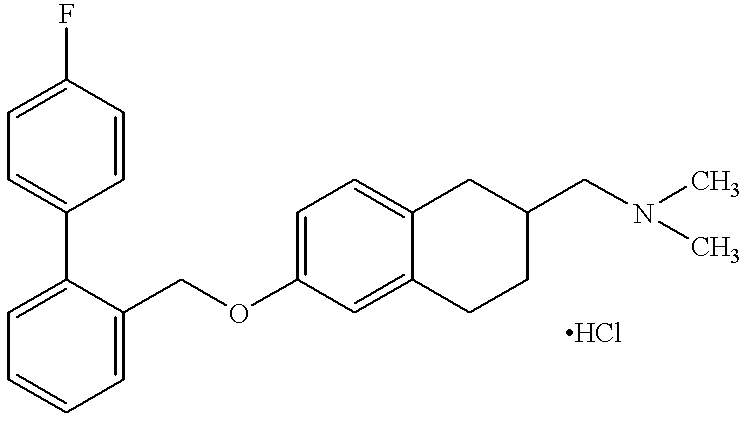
C1(F)=CC=C(C2=CC=CC=C2COC2=CC=C3C(=C2)CCC(CN(C)C)C3)C=C1
